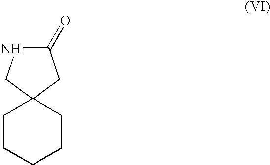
C1CCCCC12CNC(=O)C2
